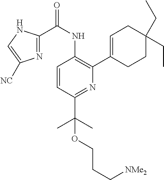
C1=CC(C(C)(C)OCCC[NMe2])=NC(C2=CCC(CC)(CC)CC2)=C1NC(C1=NC([NC])=CN1)=O
